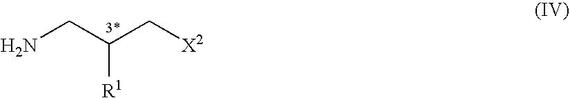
NCC(C[X2])[R1]
